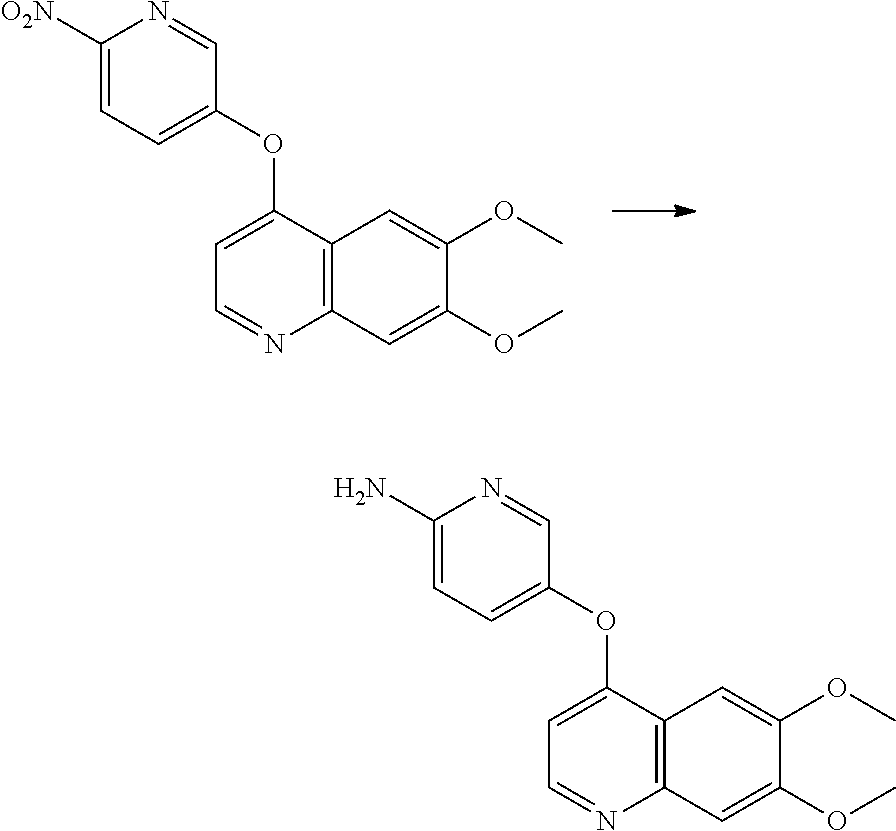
COC1=CC2=C(N=CC=C2OC2=CC=C([O2N])N=C2)C=C1OC.COC1=CC2=C(N=CC=C2OC2=CC=C(N)N=C2)C=C1OC
